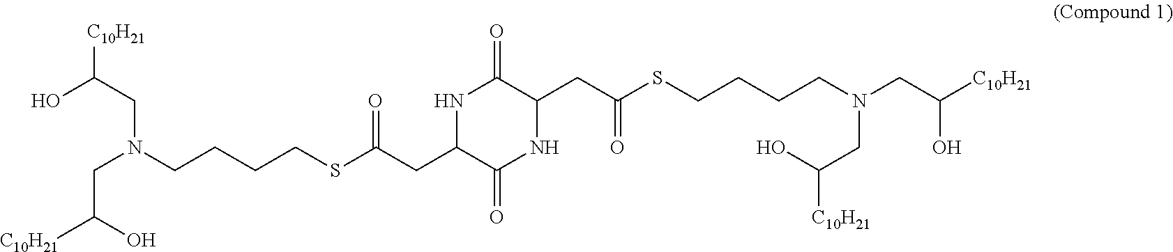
N1C(CC(SCCCCN(CC([C10H21])O)CC([C10H21])O)=O)C(=O)NC(CC(SCCCCN(CC([C10H21])O)CC([C10H21])O)=O)C1=O
